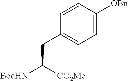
C1=CC([OBn])=CC=C1CC([CO2Me])[BocHN]
